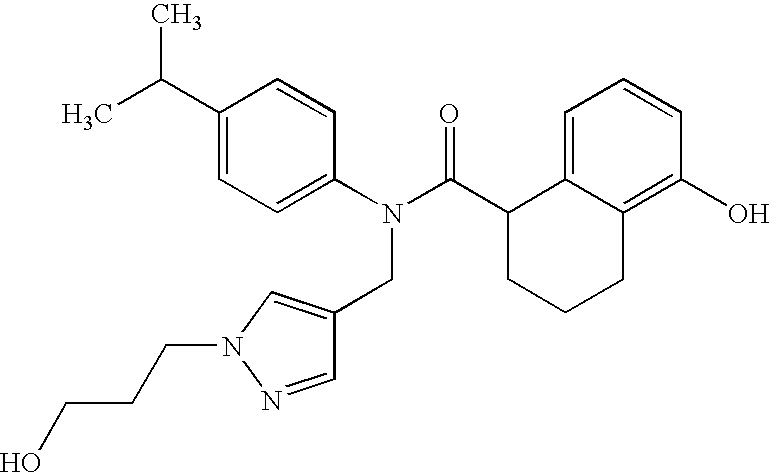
C1(C(C)C)=CC=C(N(C(C2CCCC3=C(O)C=CC=C23)=O)CC2=CN(CCCO)N=C2)C=C1
